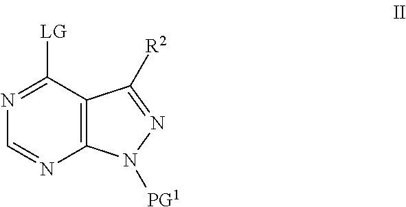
[LG]C1=NC=NC2=C1C([R2])=NN2[PG1]
